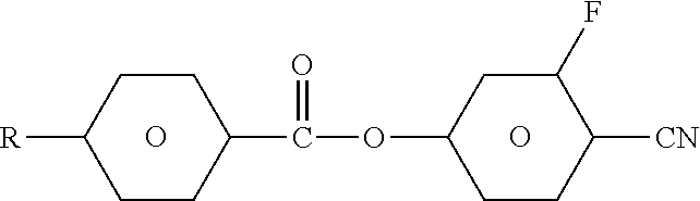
O.C1(OC(C2CCC([R])CC2)=O)CCC([CN])C(F)C1.O
